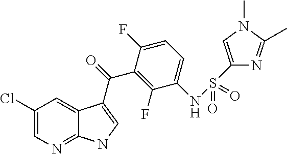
C1(Cl)=CN=C2C(=C1)C(C(=O)C1=C(F)C(NS(C3=CN(C)C(C)=N3)(=O)=O)=CC=C1F)=CN2
